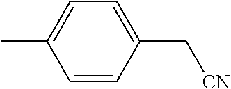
CC1=CC=C(C[CN])C=C1
